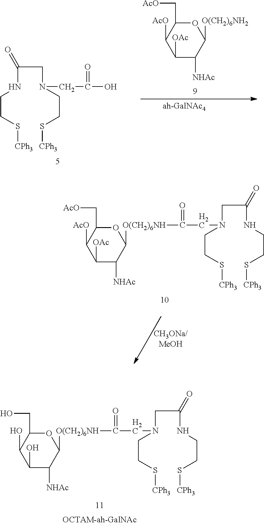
O1C(CO)C(O)C(O)C([NHAc])C1[O(CH2)6NH]C(CN(CC(NCCS[CPh3])=O)CCS[CPh3])=O.C(CN(CCS[CPh3])CC(O)=O)(NCCS[CPh3])=O.O1C(C[AcO])C([AcO])C([OAc])C([NHAc])C1[O(CH2)6NH2].O1C(C[AcO])C([AcO])C([OAc])C([NHAc])C1[O(CH2)6NH]C(CN(CC(NCCS[CPh3])=O)CCS[CPh3])=O
